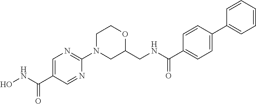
C1(C(=O)NO)=CN=C(N2CC(CNC(C3=CC=C(C4=CC=CC=C4)C=C3)=O)OCC2)N=C1
